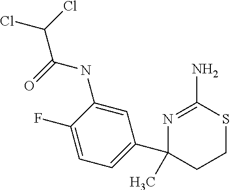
C1=C(F)C(NC(=O)C(Cl)Cl)=CC(C2(C)N=C(N)SCC2)=C1
